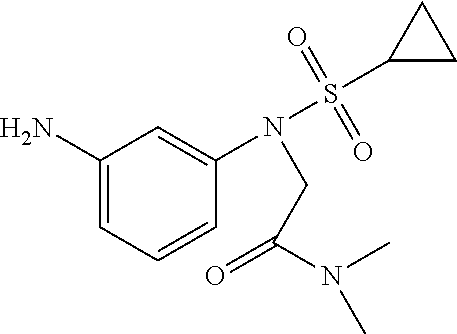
C1(N)=CC=CC(N(S(C2CC2)(=O)=O)CC(=O)N(C)C)=C1
